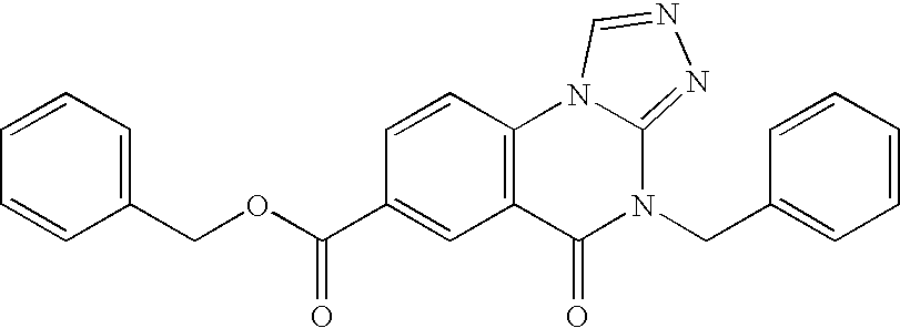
C1=CC=CC(COC(C2=CC3=C(C=C2)N2C(=NN=C2)N(CC2=CC=CC=C2)C3=O)=O)=C1
